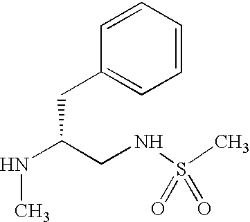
C1=CC=CC=C1CC(NC)CNS(C)(=O)=O
